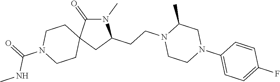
N1(C)C(=O)C2(CC1CCN1CCN(C3=CC=C(F)C=C3)CC1C)CCN(C(=O)NC)CC2
